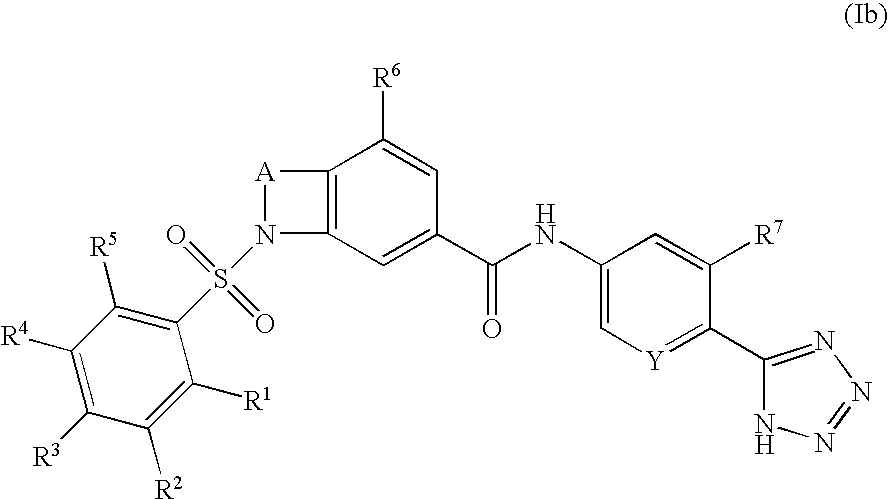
C1([R3])=C([R4])C([R5])=C(S(=O)(=O)N2C3=C([A]2)C([R6])=CC(C(NC2=C[Y]=C(C4=NN=NN4)C([R7])=C2)=O)=C3)C([R1])=C1[R2]
